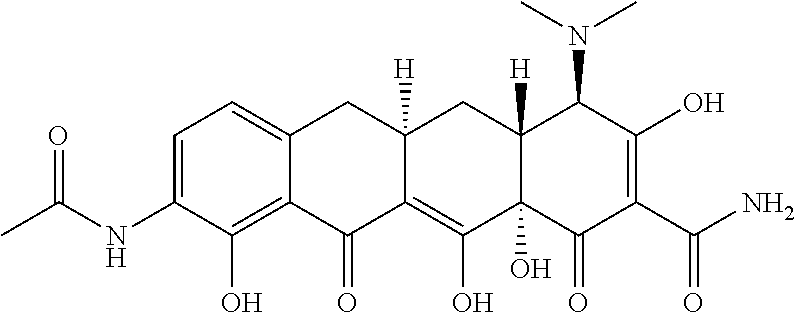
C1=C(NC(=O)C)C(O)=C2C(=C1)CC1([H])C(=C(O)C3(O)C([H])(C1)C(N(C)C)C(O)=C(C(N)=O)C3=O)C2=O
